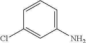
C1=CC=C(N)C=C1Cl
